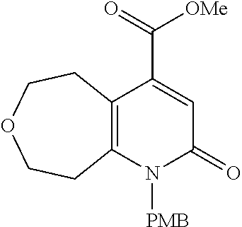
C12=C(N([PMB])C(=O)C=C1C([OMe])=O)CCOCC2
